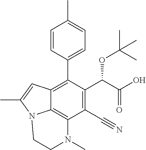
C1=CC(C2=C3C4=C(C(C#N)=C2C(C(=O)O)OC(C)(C)C)N(C)CCN4C(C)=C3)=CC=C1C
